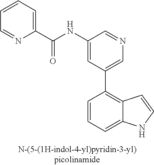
C1(NC(C2=CC=CC=N2)=O)=CC(C2=C3C(=CC=C2)NC=C3)=CN=C1
